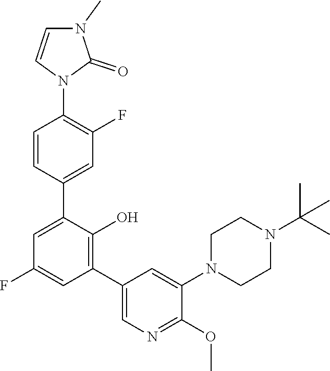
C1=CC(N2C(=O)N(C)C=C2)=C(F)C=C1C1=CC(F)=CC(C2=CN=C(OC)C(N3CCN(C(C)(C)C)CC3)=C2)=C1O
